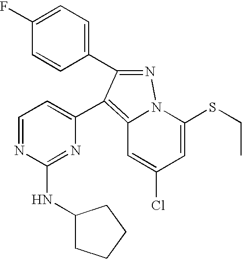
C12=C(C3=CC=NC(NC4CCCC4)=N3)C(C3=CC=C(F)C=C3)=NN1C(SCC)=CC(Cl)=C2
